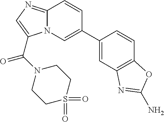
N12C(=NC=C1C(=O)N1CCS(=O)(=O)CC1)C=CC(C1=CC3=C(C=C1)OC(N)=N3)=C2
